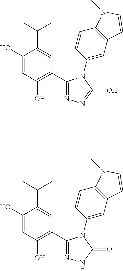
C1(O)=CC(O)=C(C2=NN=C(O)N2C2=CC3=C(C=C2)N(C)C=C3)C=C1C(C)C.C1(O)=CC(O)=C(C2=NNC(=O)N2C2=CC3=C(C=C2)N(C)C=C3)C=C1C(C)C
